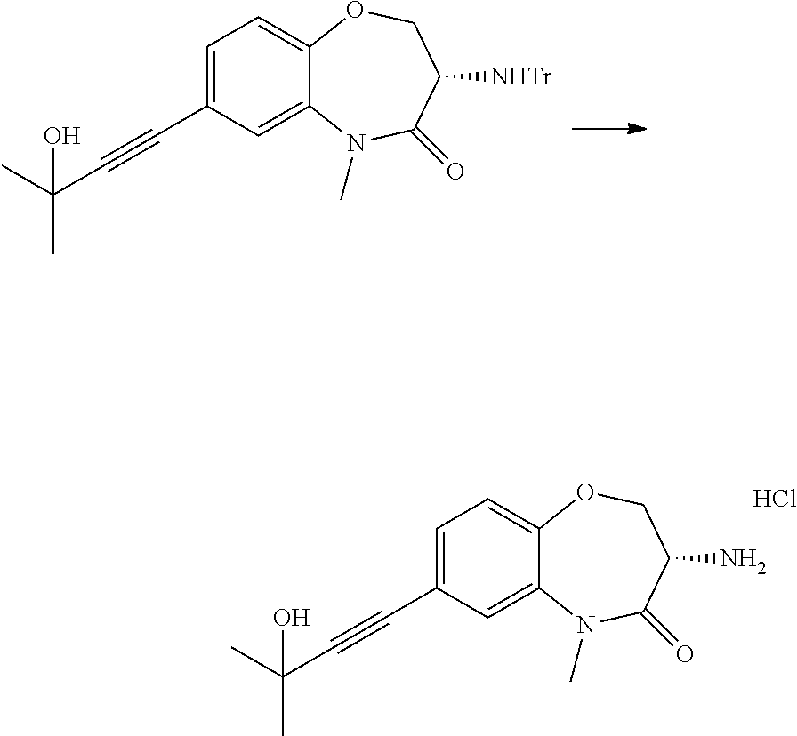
C1=C(C#CC(C)(O)C)C=C2C(=C1)OCC([NHTr])C(=O)N2C.C1=C(C#CC(C)(O)C)C=C2C(=C1)OCC(N)C(=O)N2C.Cl
